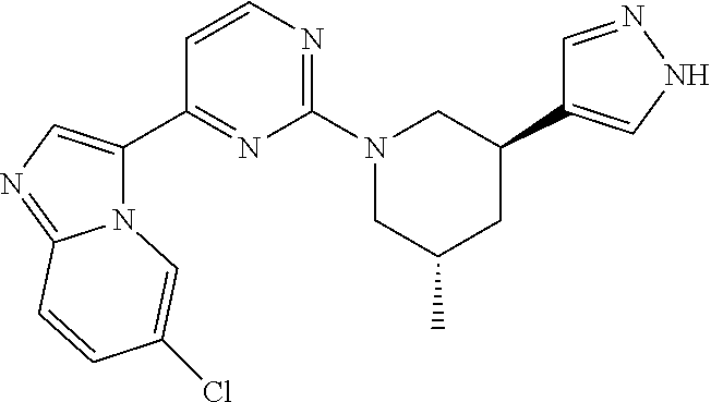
C1=NNC=C1C1CN(C2=NC=CC(C3=CN=C4N3C=C(Cl)C=C4)=N2)CC(C)C1
